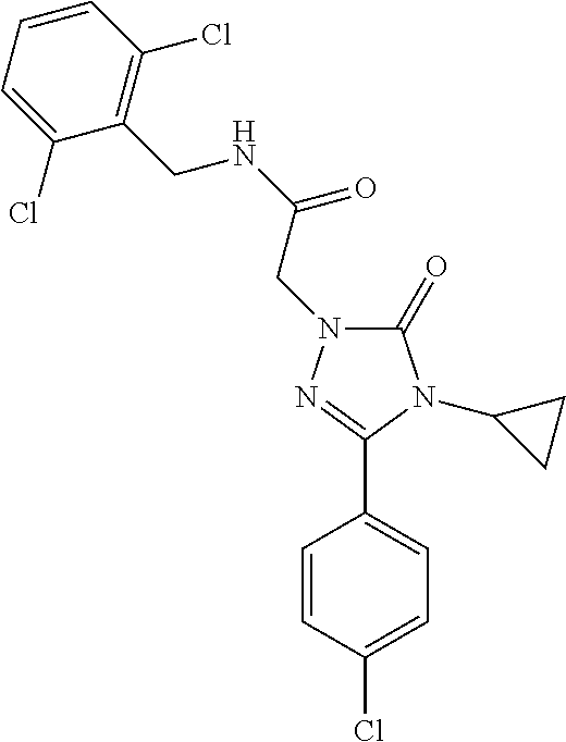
C1(=O)N(CC(NCC2=C(Cl)C=CC=C2Cl)=O)N=C(C2=CC=C(Cl)C=C2)N1C1CC1
